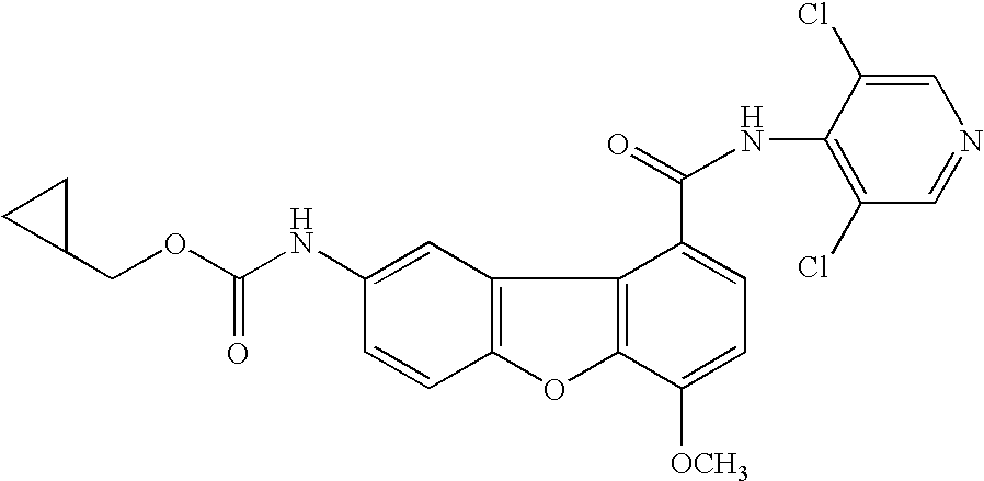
C12=C(C=C(NC(=O)OCC3CC3)C=C1)C1=C(O2)C([OCH3])=CC=C1C(=O)NC1=C(Cl)C=NC=C1Cl
